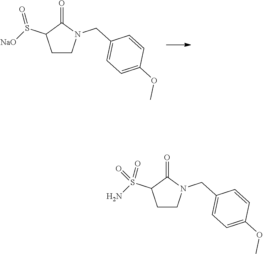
C1CN(CC2=CC=C(OC)C=C2)C(=O)C1S([NaO])=O.C1CN(CC2=CC=C(OC)C=C2)C(=O)C1S(N)(=O)=O
